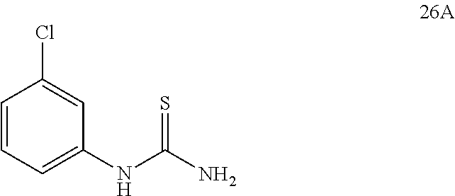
C1=CC=C(NC(N)=S)C=C1Cl
